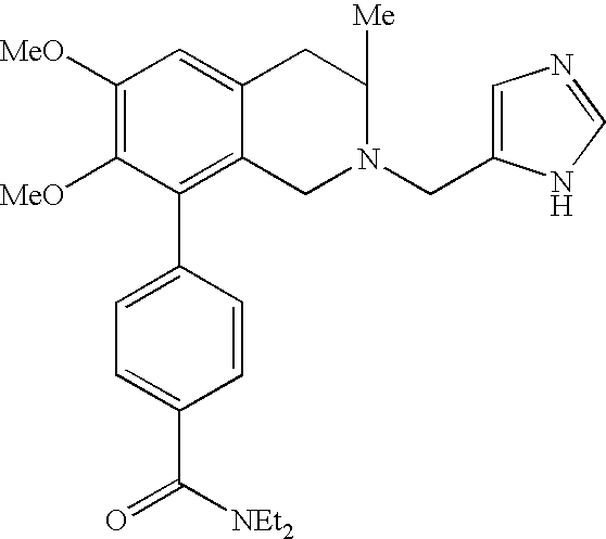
C1([MeO])=C([MeO])C(C2=CC=C(C(=O)[NEt2])C=C2)=C2C(=C1)CC([Me])N(CC1=CN=CN1)C2
